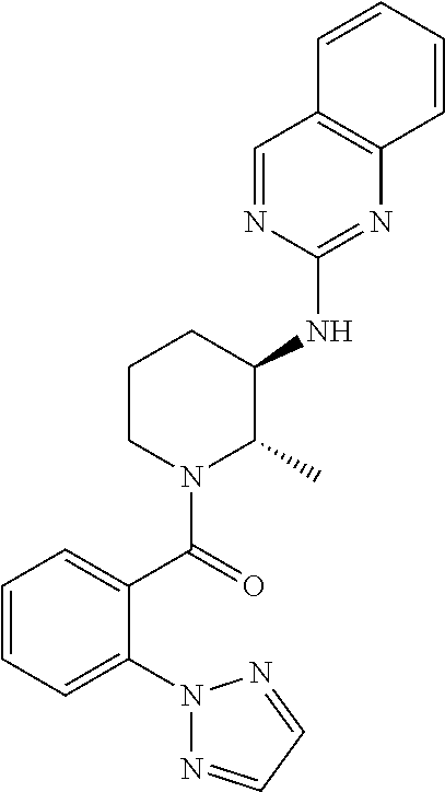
C1=CC=C(N2N=CC=N2)C(C(=O)N2C(C)C(NC3=NC4=C(C=N3)C=CC=C4)CCC2)=C1
